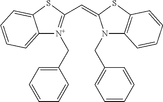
C12=CC=CC=C1SC(C=C1N(CC3=CC=CC=C3)C3=C(S1)C=CC=C3)=[N+]2CC1=CC=CC=C1
